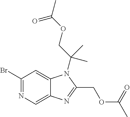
C1(Br)=NC=C2C(=C1)N(C(COC(C)=O)(C)C)C(COC(C)=O)=N2
